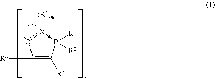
C1([Ra])=C([R3])B([R1])([R2])-[X]([(R4)m]):[Q]1
